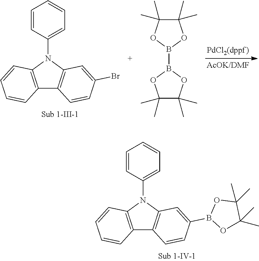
C12=C(N(C3=CC=CC=C3)C3=C1C=CC(Br)=C3)C=CC=C2.C1(C)(C)C(C)(C)OB(B2OC(C)(C)C(C)(C)O2)O1.C12=C(N(C3=CC=CC=C3)C3=C1C=CC(B1OC(C)(C)C(C)(C)O1)=C3)C=CC=C2
